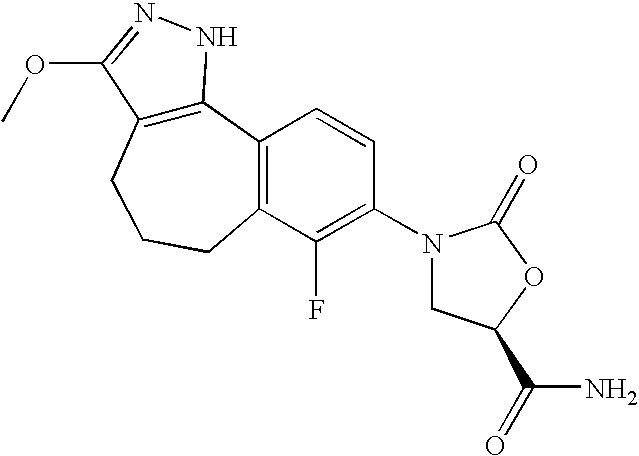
C12=C(CCCC3=C1C=CC(N1CC(C(N)=O)OC1=O)=C3F)C(OC)=NN2
